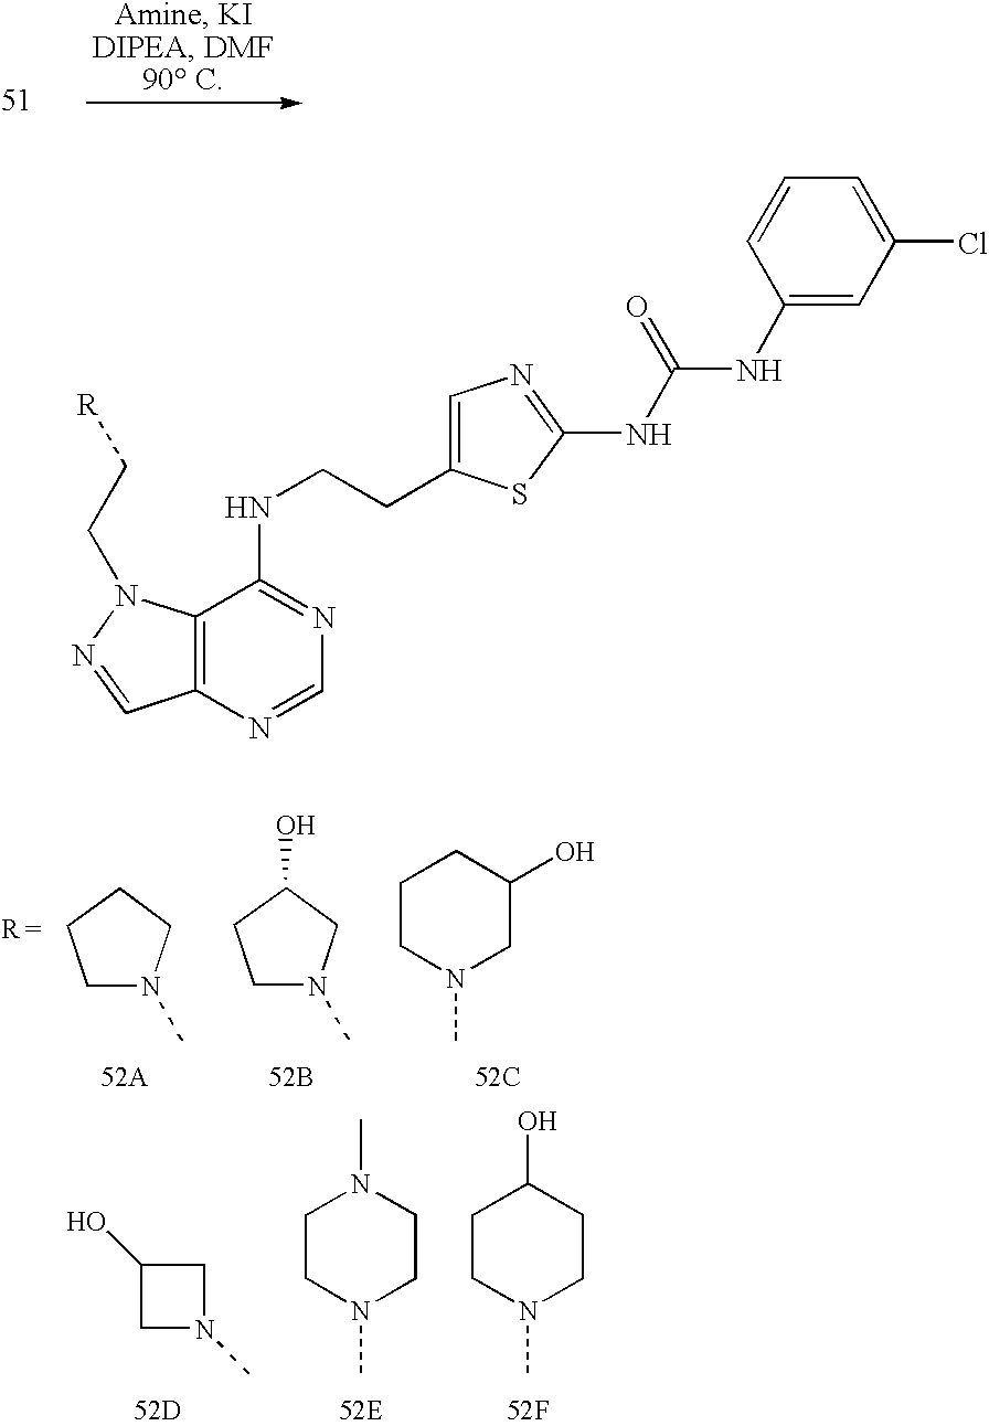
C1(O)CN(C)C1.[52D].C1CN(C)CCC1O.[52F].C1CN(C)CCN1C.[52E].C1N(C)CCC1.C1N(C)CC(O)C1.[52B].C1CN(C)CC(O)C1.[52C].C12=C(N=CN=C1NCCC1=CN=C(NC(NC3=CC(Cl)=CC=C3)=O)S1)C=NN2CC[R]
